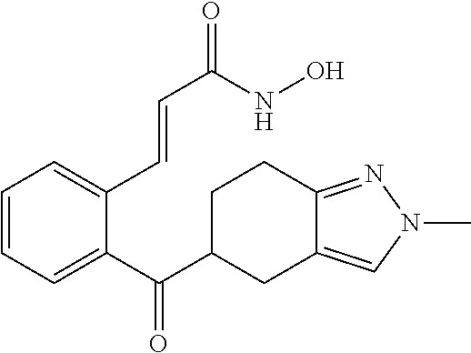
C1=CC=C(C(C2CC3=CN(C)N=C3CC2)=O)C(C=CC(=O)NO)=C1
